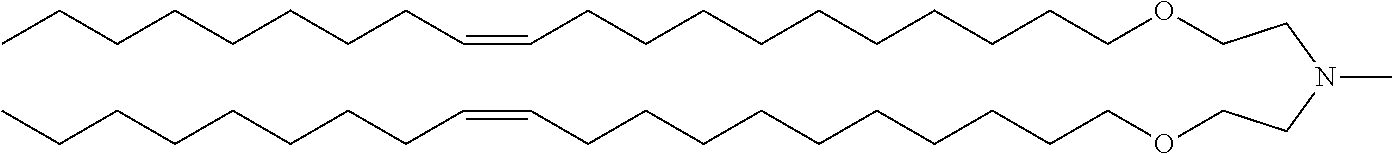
O(CCCCCCCCCCC=CCCCCCCCC)CCN(CCOCCCCCCCCCCC=CCCCCCCCC)C
